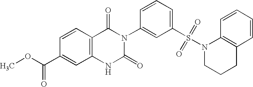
C1=CC2=C(C=C1C(OC)=O)NC(=O)N(C1=CC(S(N3CCCC4=C3C=CC=C4)(=O)=O)=CC=C1)C2=O
